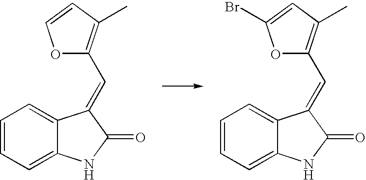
C12=CC=CC=C1NC(=O)C2=CC1=C(C)C=CO1.C12=CC=CC=C1NC(=O)C2=CC1=C(C)C=C(Br)O1
